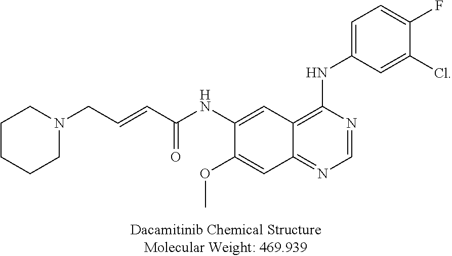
C12=NC=NC(NC3=CC=C(F)C(Cl)=C3)=C1C=C(NC(C=CCN1CCCCC1)=O)C(OC)=C2
